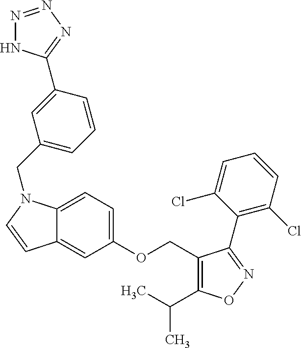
C12=CC=C(OCC3=C(C(C)C)ON=C3C3=C(Cl)C=CC=C3Cl)C=C1C=CN2CC1=CC=CC(C2=NN=NN2)=C1
